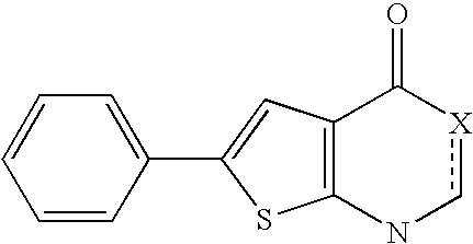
C1=CC(C2=CC3=C(S2)Nc[X]C3=O)=CC=C1
